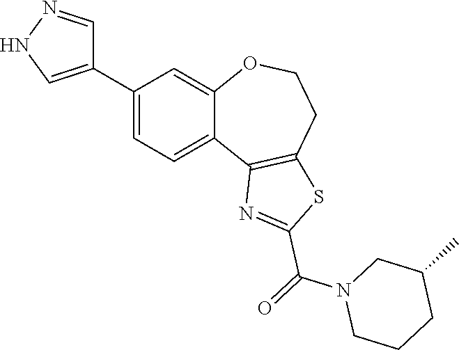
C1(C2=CNN=C2)=CC=C2C(=C1)OCCC1=C2N=C(C(=O)N2CCCC(C)C2)S1
